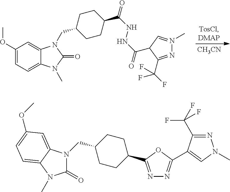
C1(OC)=CC=C2C(=C1)N(CC1CCC(C(NNC(=O)C3C=N(C)N=C3C(F)(F)F)=O)CC1)C(=O)N2C.[CH3CN].N1=C(C2CCC(CN3C(=O)N(C)C4=CC=C(OC)C=C34)CC2)OC(C2=CN(C)N=C2C(F)(F)F)=N1
